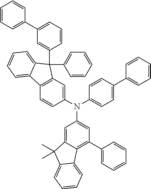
N(C1=CC=C(C2=CC=CC=C2)C=C1)(C1=CC2=C(C=C1)C1=CC=CC=C1C2(C1=CC=CC=C1)C1=CC(C2=CC=CC=C2)=CC=C1)C1=CC(C2=CC=CC=C2)=C2C(=C1)C(C)(C)C1=CC=CC=C21
